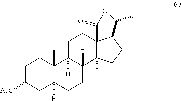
C1C([AcO])CC2([H])C(C)(C1)C1([H])C([H])(CC2)C2([H])C3(CC1)C(CC2)C(C)OC3=O
